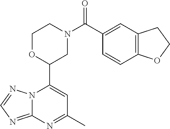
N12C(=NC=N1)N=C(C)C=C2C1CN(C(=O)C2=CC3=C(C=C2)OCC3)CCO1
